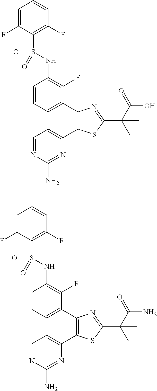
C1=C(F)C(S(NC2=C(F)C(C3=C(C4=CC=NC(N)=N4)SC(C(C)(C(O)=O)C)=N3)=CC=C2)(=O)=O)=C(F)C=C1.C1=C(F)C(S(NC2=C(F)C(C3=C(C4=CC=NC(N)=N4)SC(C(C)(C(N)=O)C)=N3)=CC=C2)(=O)=O)=C(F)C=C1
